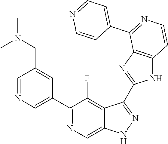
C1=NC=C(C2=NC=C3C(=C2F)C(C2=NC4=C(N2)C=CN=C4C2=CC=NC=C2)=NN3)C=C1CN(C)C
